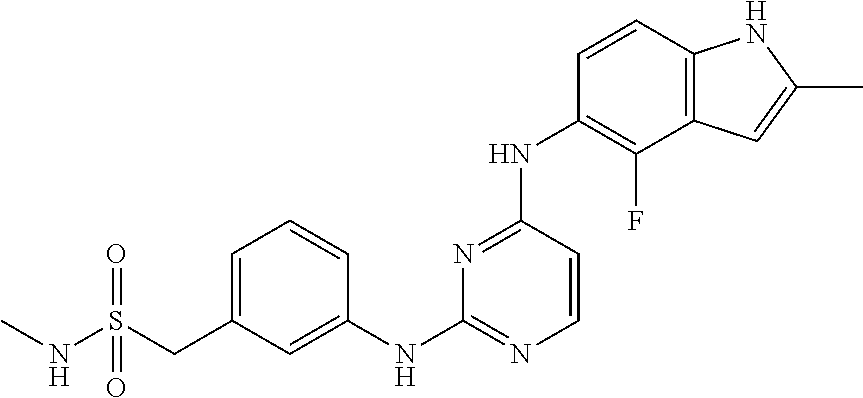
C1(CS(NC)(=O)=O)=CC=CC(NC2=NC=CC(NC3=C(F)C4=C(C=C3)NC(C)=C4)=N2)=C1
